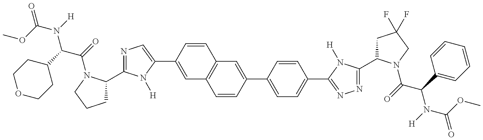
COC(=O)N(C(C(=O)N1C(C2=NC=C(C3=CC4=C(C=C3)C=C(C3=CC=C(C5=NN=C(C6CC(F)(F)CN6C(C(N(C(=O)OC)[H])C6=CC=CC=C6)=O)N5[H])C=C3)C=C4)N2[H])CCC1)C1CCOCC1)[H]
